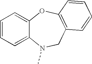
C1=CC=C2C(=C1)OC1=C(CN2C)C=CC=C1
